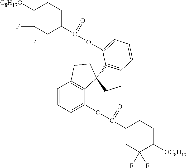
C1(F)(F)CC(C(OC2=CC=CC3=C2C2(CC3)C3=C(C=CC=C3OC(C3CC(F)(F)C([OC8H17])CC3)=O)CC2)=O)CCC1[C8H17O]
